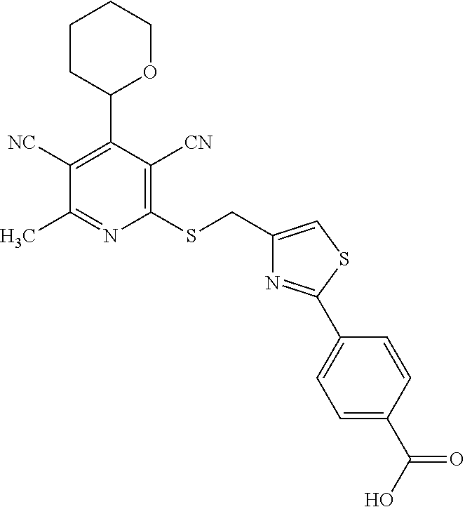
C1(CSC2=C([CN])C(C3OCCCC3)=C([NC])C(C)=N2)=CSC(C2=CC=C(C(O)=O)C=C2)=N1
